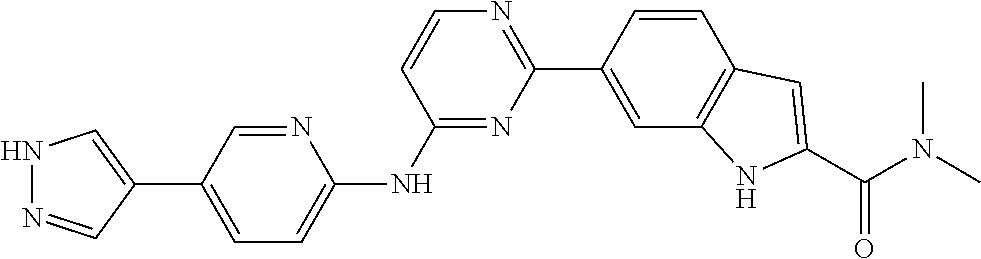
N1=C(NC2=CC=C(C3=CNN=C3)C=N2)C=CN=C1C1=CC2=C(C=C1)C=C(C(N(C)C)=O)N2
